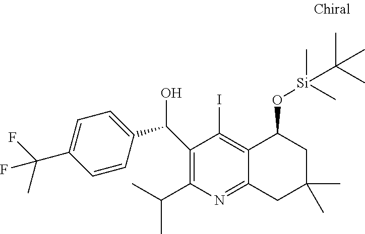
C1(C(C2=CC=C(C(C)(F)F)C=C2)O)=C(C(C)C)N=C2C(=C1I)C(O[Si](C)(C)C(C)(C)C)CC(C)(C)C2
